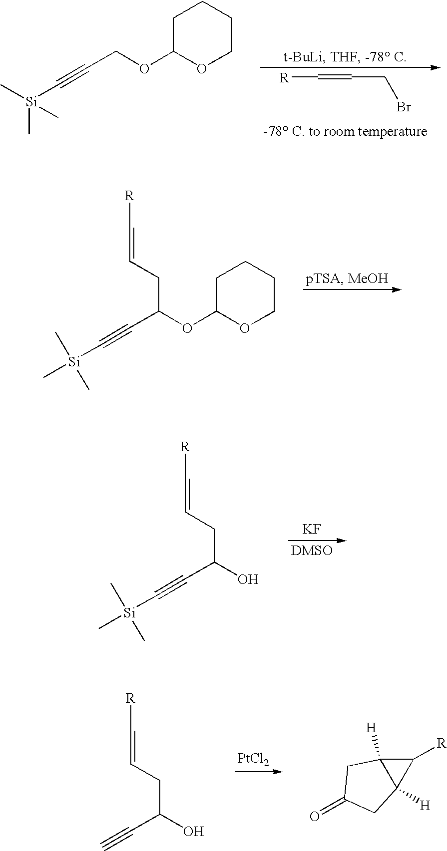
[R]C=CCBr.C1C(OCC#C[Si](C)(C)C)OCCC1.C1C(OC(C#C[Si](C)(C)C)CC=C[R])OCCC1.OC(C#C[Si](C)(C)C)CC=C[R].[KF].OC(C#C)CC=C[R].[PtCl2].C1([R])C2([H])C1([H])CC(=O)C2
